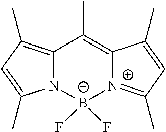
CC1=C2[N+](=C(C)C=C2C)[B-](F)(F)N2C1=C(C)C=C2C
